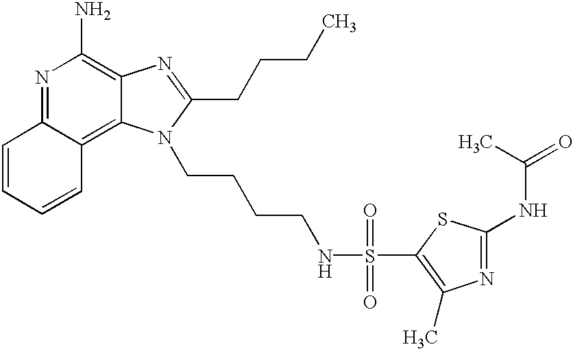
N1=C2C(=C3C(=C1N)N=C(CCCC)N3CCCCNS(=O)(=O)C1=C(C)N=C(NC(=O)C)S1)C=CC=C2
